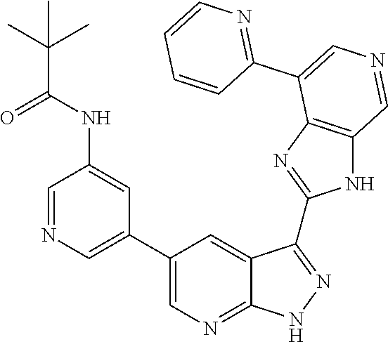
C1=NC=C(C2=CN=C3C(=C2)C(C2=NC4=C(N2)C=NC=C4C2=NC=CC=C2)=NN3)C=C1NC(C(C)(C)C)=O
